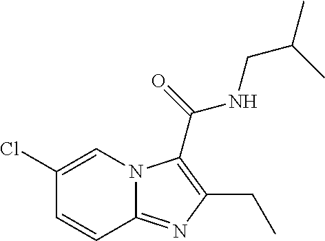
C1(Cl)=CN2C(=NC(CC)=C2C(=O)NCC(C)C)C=C1
